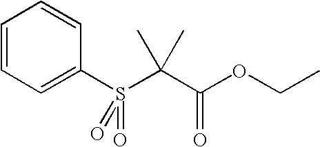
C1=CC=C(S(=O)(C(C(OCC)=O)(C)C)=O)C=C1
